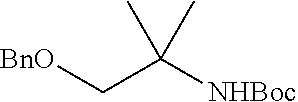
[BnO]CC([NHBoc])(C)C
